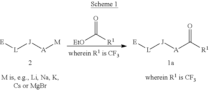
[E][L][J][A][M].O=C([R1])[EtO].[E][L][J][A]C([R1])=O
